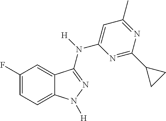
C1(F)=CC=C2C(=C1)C(N([H])C1=CC(C)=NC(C3CC3)=N1)=NN2[H]
